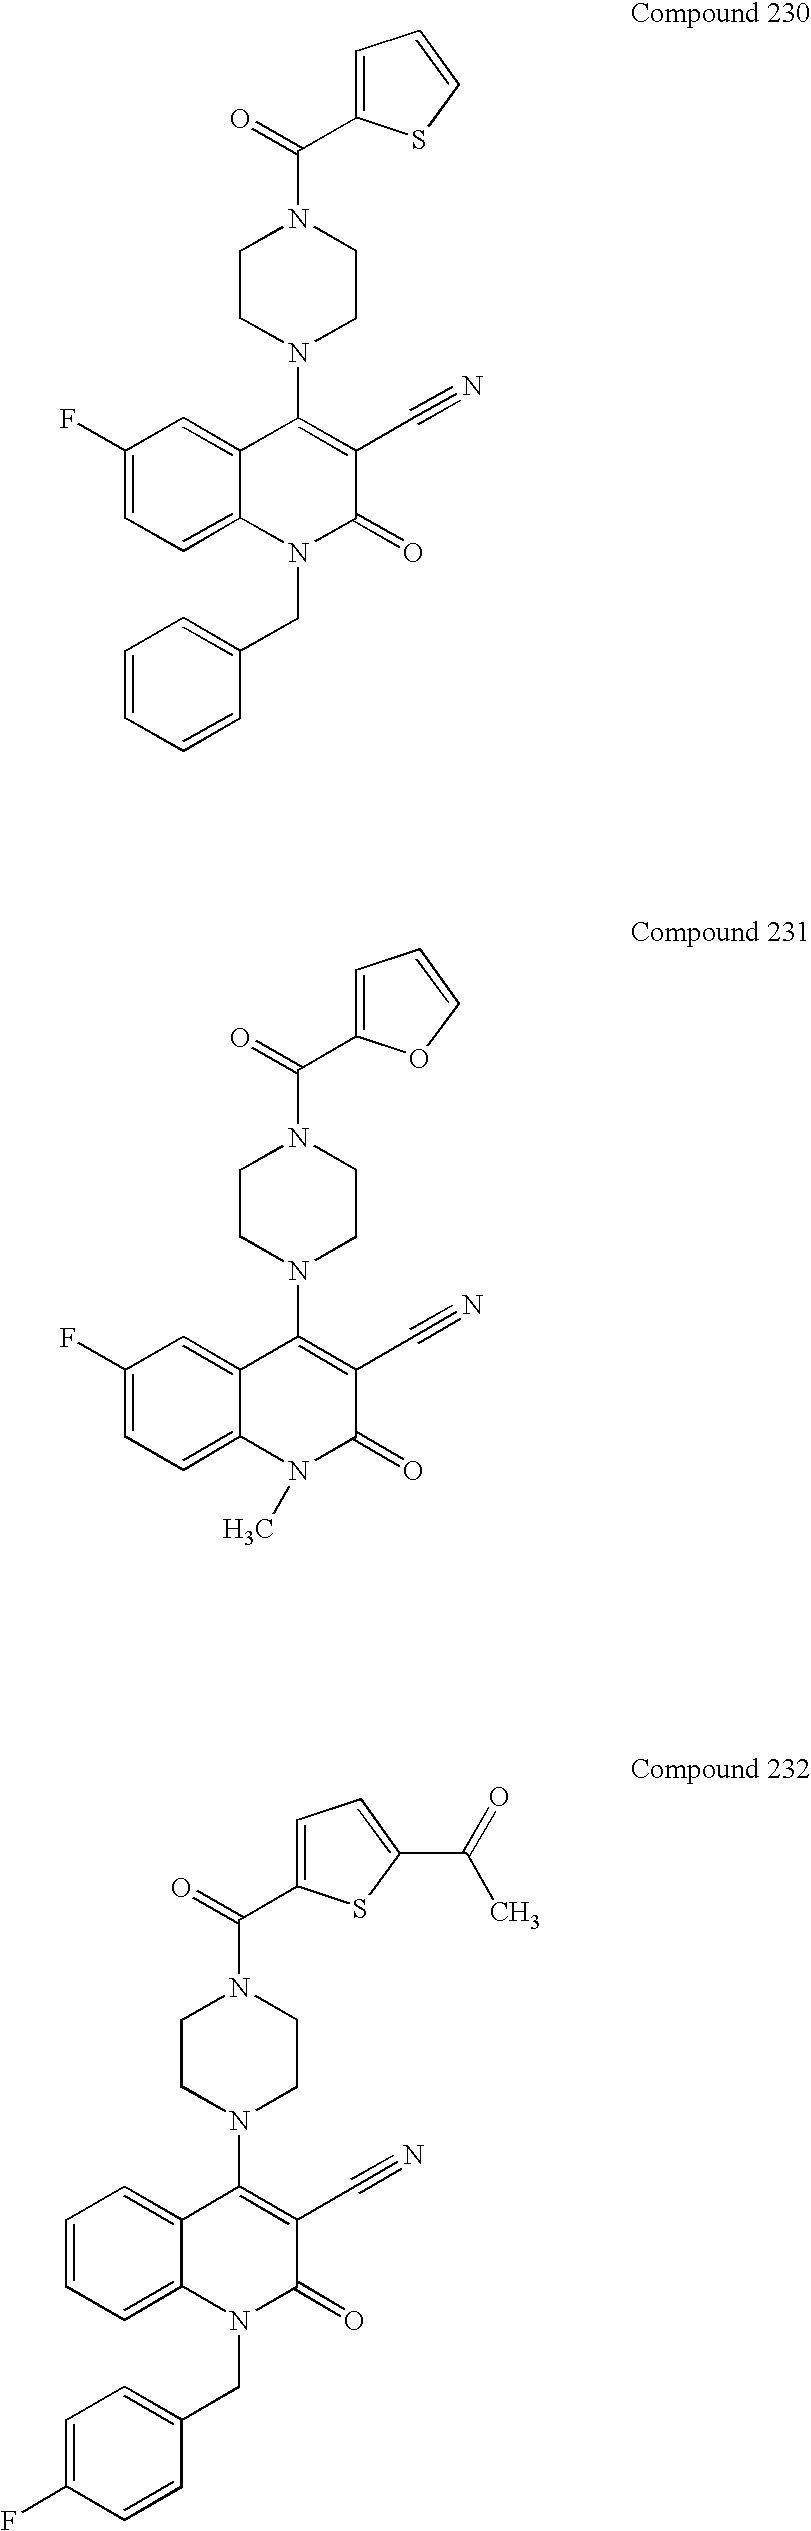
C1CN(C2=C(C#N)C(=O)N(CC3=CC=CC=C3)C3=CC=C(F)C=C23)CCN1C(=O)C1=CC=CS1.C1CN(C2=C(C#N)C(=O)N(C)C3=CC=C(F)C=C23)CCN1C(=O)C1=CC=CO1.C1CN(C2=C(C#N)C(=O)N(CC3=CC=C(F)C=C3)C3=CC=CC=C23)CCN1C(=O)C1=CC=C(C(=O)C)S1
